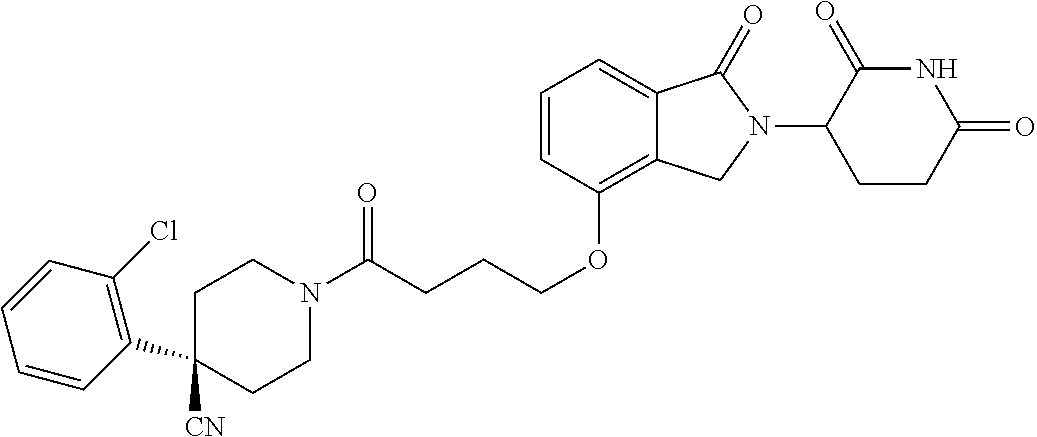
C(CCCOC1=C2C(=CC=C1)C(=O)N(C1C(=O)NC(=O)CC1)C2)(N1CCC(C2=C(Cl)C=CC=C2)([CN])CC1)=O
